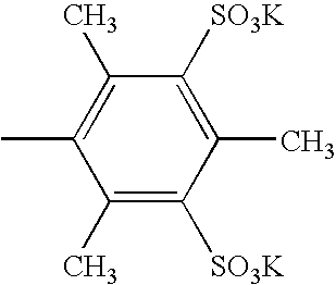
C1(C)=C([SO3K])C(C)=C([SO3K])C(C)=C1C
